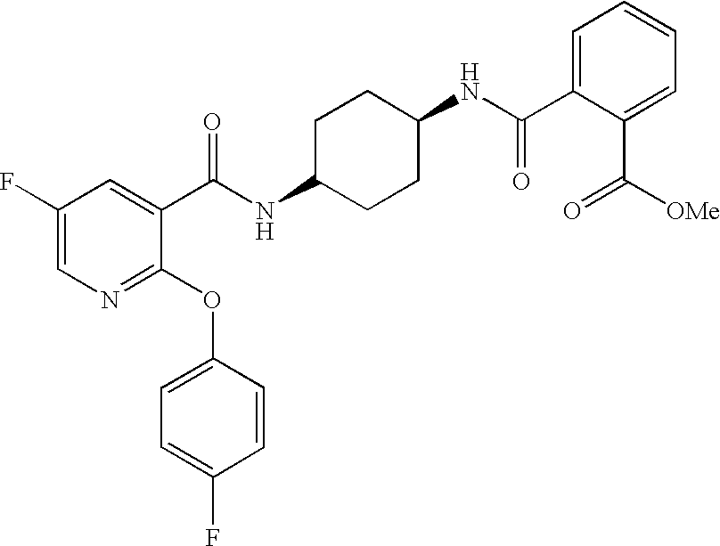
N1=C(OC2=CC=C(F)C=C2)C(C(NC2CCC(NC(C3=CC=CC=C3C([OMe])=O)=O)CC2)=O)=CC(F)=C1
